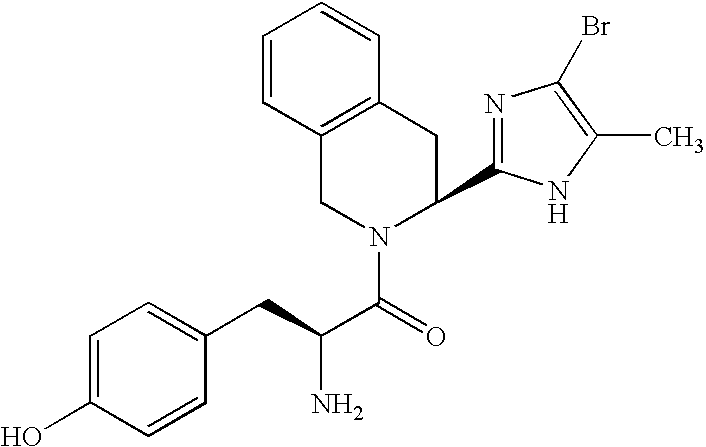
C1=C(O)C=CC(CC(C(=O)N2C(C3=NC(Br)=C(C)N3)CC3=C(C2)C=CC=C3)N)=C1
